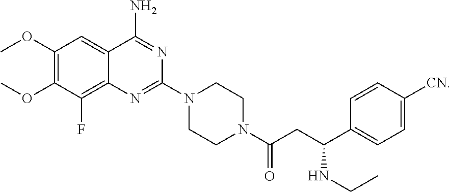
COC1=C(OC)C(F)=C2C(=C1)C(N)=NC(N1CCN(C(CC(C3=CC=C([CN])C=C3)NCC)=O)CC1)=N2
